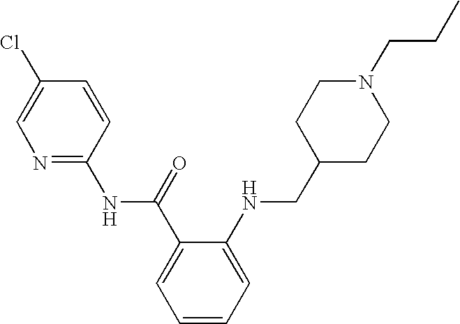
C1(Cl)=CN=C(NC(C2=CC=CC=C2NCC2CCN(CCC)CC2)=O)C=C1
